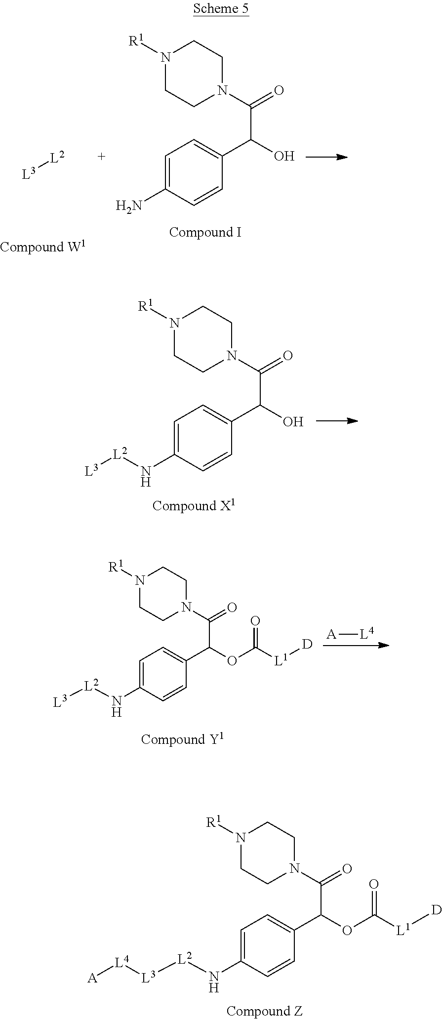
C1=C(N[L2][L3][L4][A])C=CC(C(C(N2CCN([R1])CC2)=O)OC(=O)[L1][D])=C1.C1=C(N[L2][L3])C=CC(C(C(N2CCN([R1])CC2)=O)O)=C1.[A][L4].C1=C(N[L2][L3])C=CC(C(C(N2CCN([R1])CC2)=O)OC(=O)[L1][D])=C1.C1=C(N)C=CC(C(C(N2CCN([R1])CC2)=O)O)=C1.[L3][L2]
